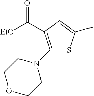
C(C1=C(N2CCOCC2)SC(C)=C1)([EtO])=O
